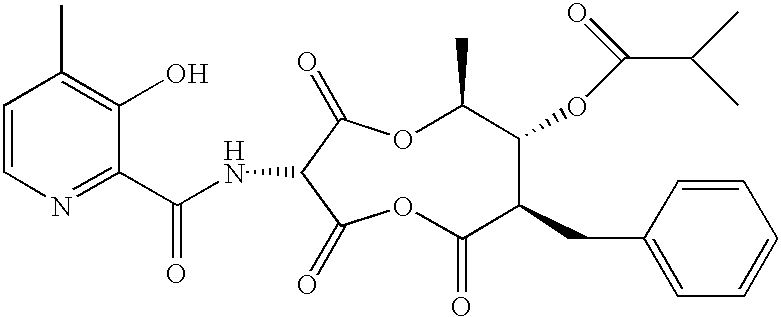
C1=CN=C(C(NC2C(=O)OC(C)C(OC(=O)C(C)C)C(CC3=CC=CC=C3)C(=O)OC2=O)=O)C(O)=C1C
